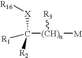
[(CH)n]([R3])(C([X][R16])([R2])[R1])[M]
